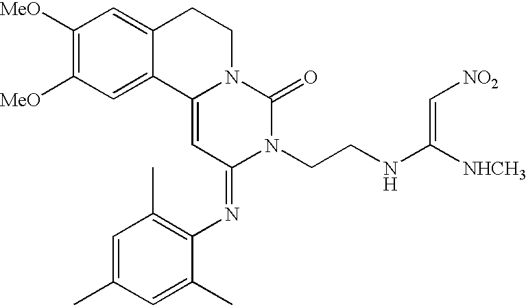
C1([MeO])=C([MeO])C=C2C(=C1)CCN1C2=CC(=NC2=C(C)C=C(C)C=C2C)N(CCNC([NHCH3])=C[NO2])C1=O
